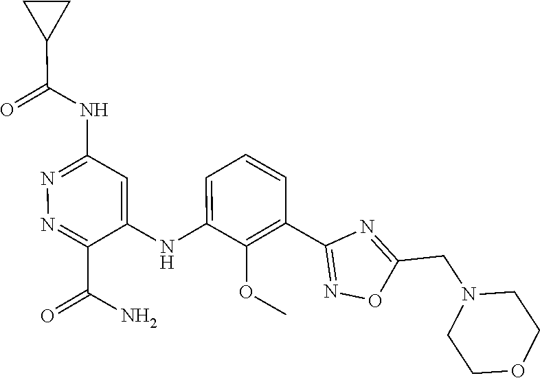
C1=CC=C(NC2=CC(NC(C3CC3)=O)=NN=C2C(N)=O)C(OC)=C1C1=NOC(CN2CCOCC2)=N1
